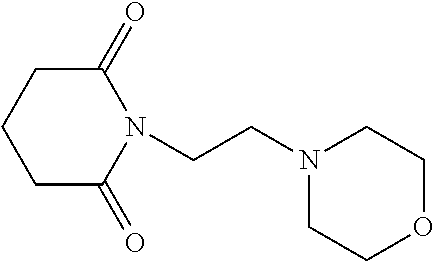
C1(=O)CCCC(=O)N1CCN1CCOCC1
